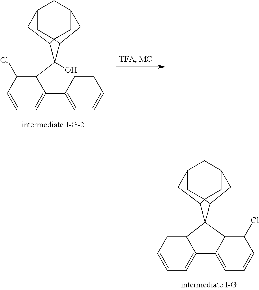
C1=CC=C2C(=C1)C1(C3=C(Cl)C=CC=C23)C2C34CC(CC(C3)C2)CC14.C1=CC=C(C2=CC=CC=C2)C(C2(O)C3C45CC(CC(C4)C3)CC25)=C1Cl
